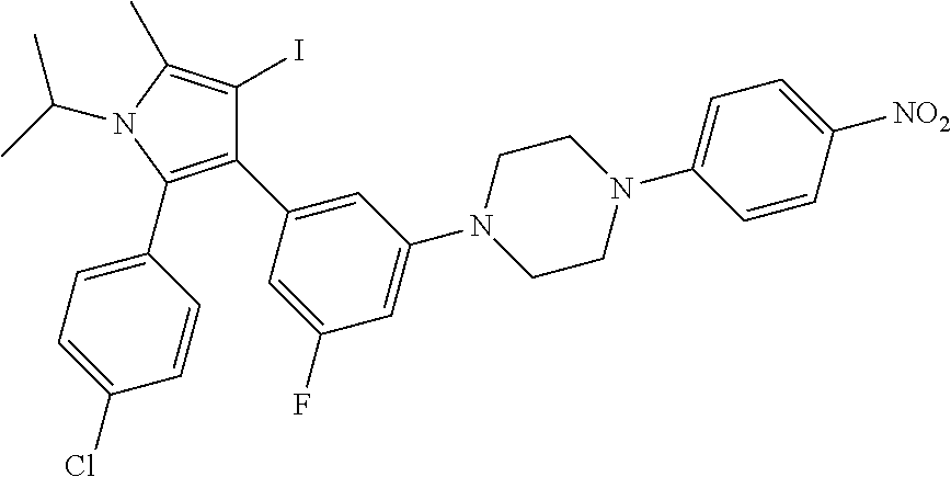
C1(C2=CC(N3CCN(C4=CC=C([NO2])C=C4)CC3)=CC(F)=C2)=C(C2=CC=C(Cl)C=C2)N(C(C)C)C(C)=C1I
